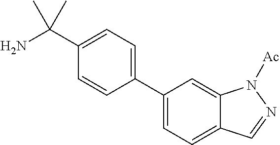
C1(C2=CC=C3C(=C2)N([Ac])N=C3)=CC=C(C(N)(C)C)C=C1
